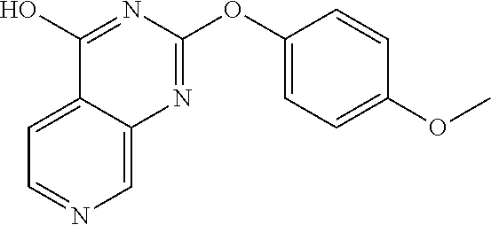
C1=NC=C2C(=C1)C(O)=NC(OC1=CC=C(OC)C=C1)=N2
